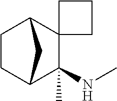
C1C2C(NC)(C)C3(C(C1)C2)CCC3
